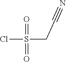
O=S(=O)(Cl)CC#N
